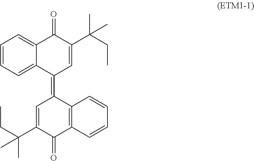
C1=CC=C2C(=C1)C(=O)C(C(C)(CC)C)=CC2=C1C=C(C(CC)(C)C)C(=O)C2=C1C=CC=C2
